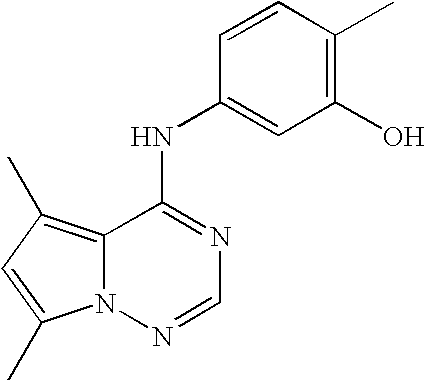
C12=C(C)C=C(C)N1N=CN=C2NC1=CC(O)=C(C)C=C1
